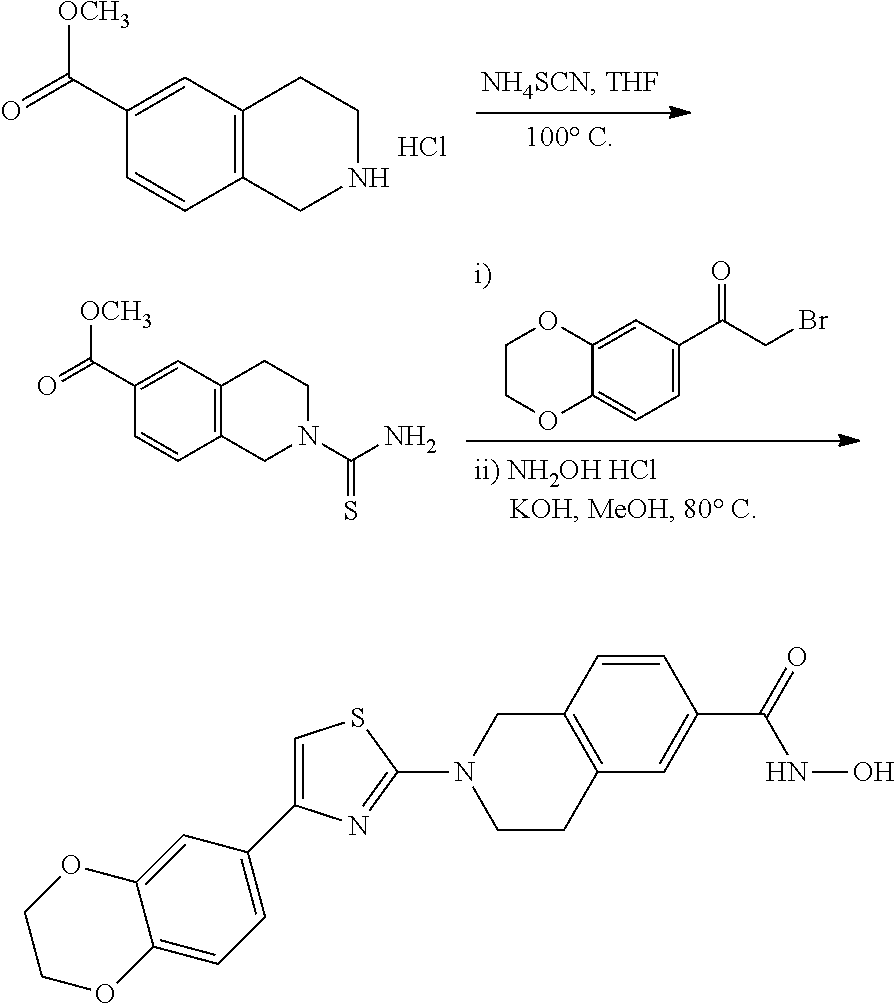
C12=C(C=C(C([OCH3])=O)C=C1)CCNC2.Cl.C1=C(C(=O)CBr)C=C2C(=C1)OCCO2.C12=C(C=C(C([OCH3])=O)C=C1)CCN(C(=S)N)C2.C1=CC2=C(C=C1C(=O)NO)CCN(C1=NC(C3=CC=C4C(=C3)OCCO4)=CS1)C2
